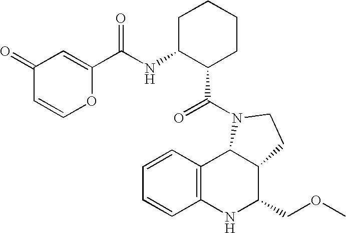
C12=C(NC(COC)C3C1N(C(=O)C1CCCCC1NC(=O)C1=CC(=O)C=CO1)CC3)C=CC=C2
